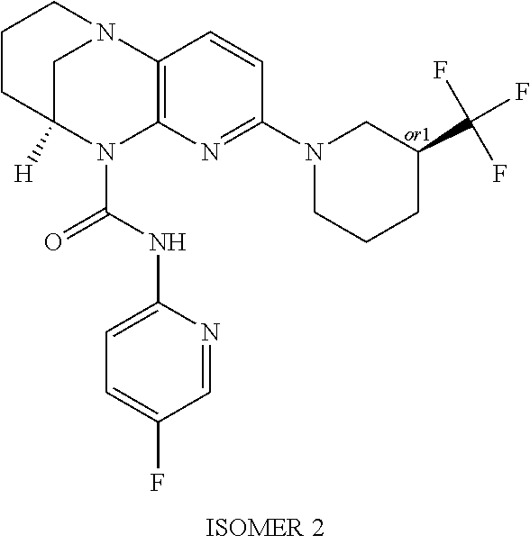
C1CC2([H])CN(C1)C1=C(N2C(NC2=CC=C(F)C=N2)=O)N=C(N2CCCC(C(F)(F)F)C2)C=C1
